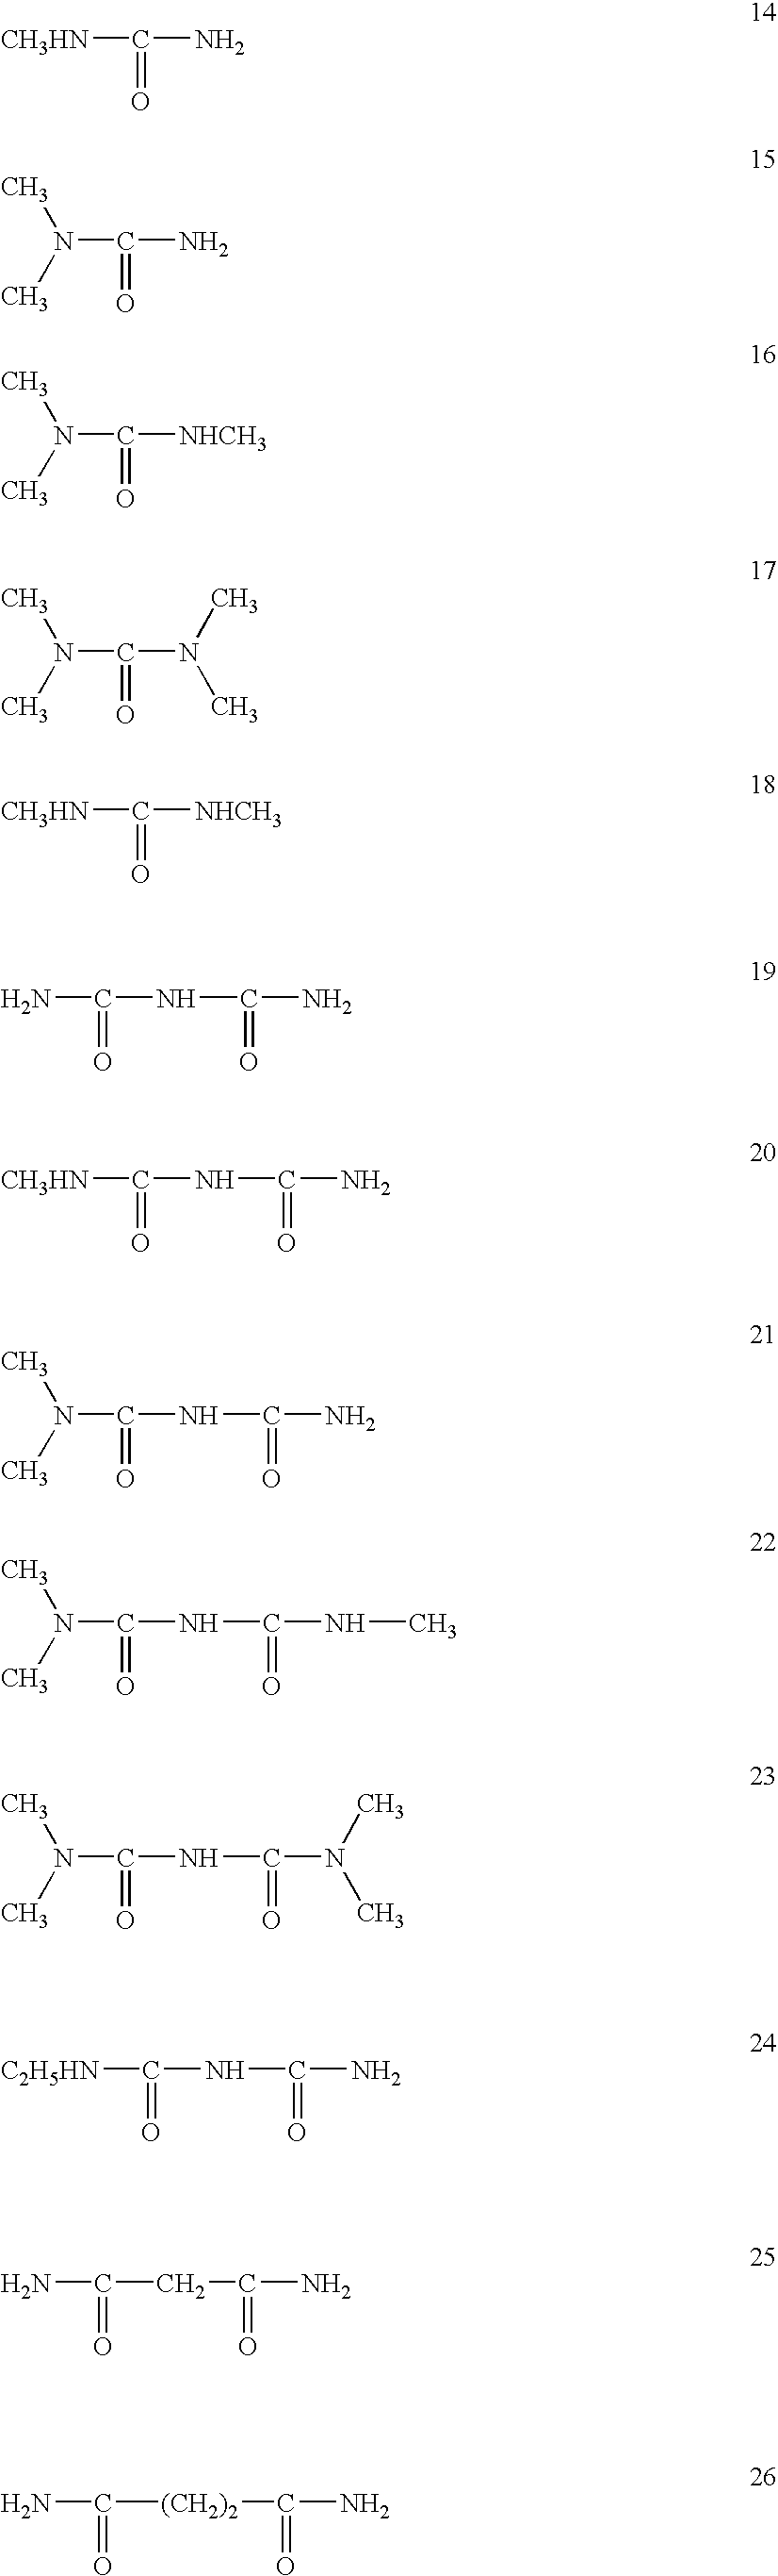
[CH3HN]C(N)=O.N(C(N)=O)(C)C.N(C([NHCH3])=O)(C)C.N(C(N(C)C)=O)(C)C.[CH3HN]C([NHCH3])=O.NC(NC(N)=O)=O.[CH3HN]C(NC(N)=O)=O.N(C(NC(N)=O)=O)(C)C.N(C(NC(NC)=O)=O)(C)C.N(C(NC(N(C)C)=O)=O)(C)C.[C2H5HN]C(NC(N)=O)=O.NC(CC(N)=O)=O.NC([(CH2)2]C(N)=O)=O
